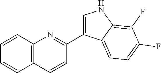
C12=C(C=CC=C1)N=C(C1=CNC3=C(F)C(F)=CC=C13)C=C2
